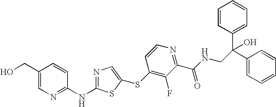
C1(CO)=CN=C(NC2=NC=C(SC3=C(F)C(C(NCC(C4=CC=CC=C4)(C4=CC=CC=C4)O)=O)=NC=C3)S2)C=C1
